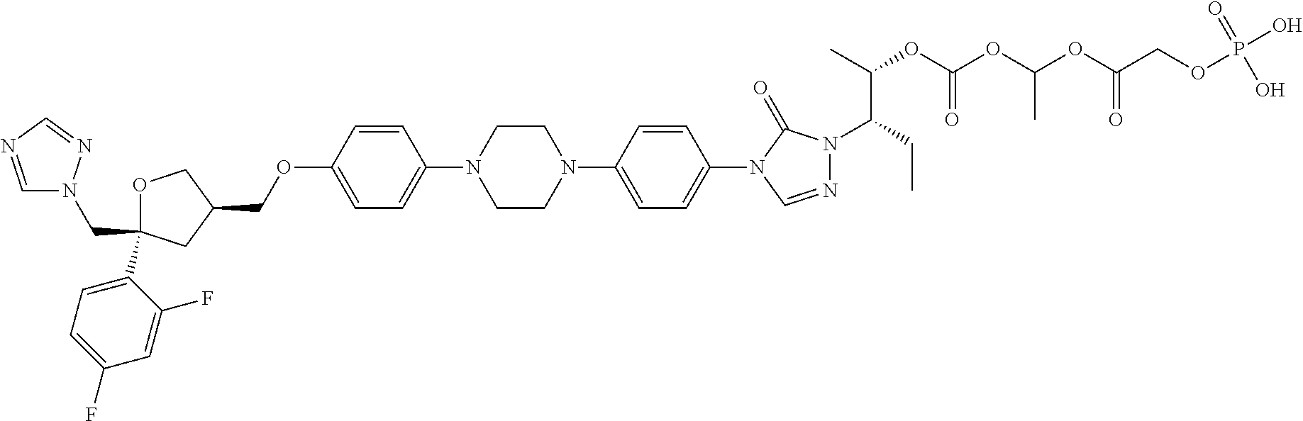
C1OC(C2=CC=C(F)C=C2F)(CN2C=NC=N2)CC1COC1=CC=C(N2CCN(C3=CC=C(N4C=NN(C(CC)C(C)OC(OC(OC(COP(O)(=O)O)=O)C)=O)C4=O)C=C3)CC2)C=C1
